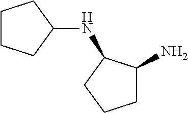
C1CCC(NC2CCCC2N)C1
